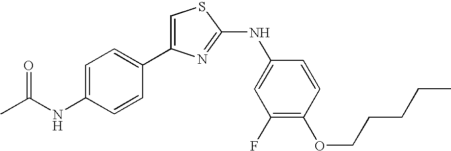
C1=C(C2=CC=C(NC(C)=O)C=C2)N=C(NC2=CC(F)=C(OCCCCC)C=C2)S1
